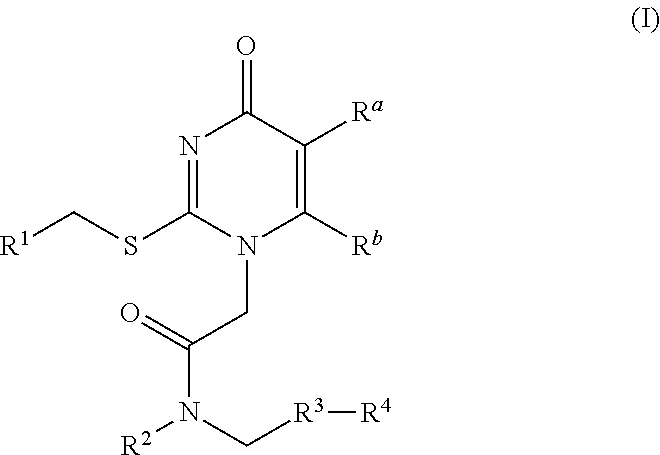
N1=C(SC[R1])N(CC(=O)N([R2])C[R3][R4])C([Rb])=C([Ra])C1=O
